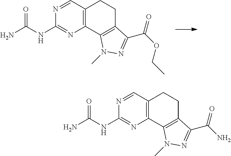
C12=C(C=NC(NC(N)=O)=N1)CCC1=C2N(C)N=C1C(OCC)=O.C12=C(C=NC(NC(N)=O)=N1)CCC1=C2N(C)N=C1C(N)=O
